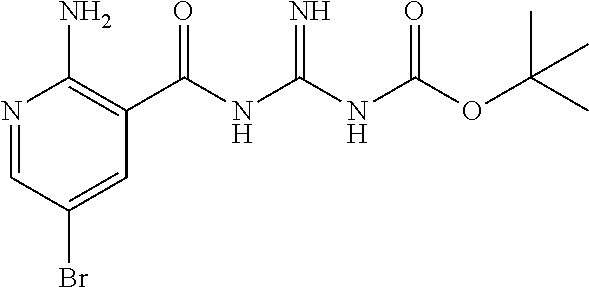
N(C(NC(OC(C)(C)C)=O)=N)C(C1=C(N)N=CC(Br)=C1)=O
